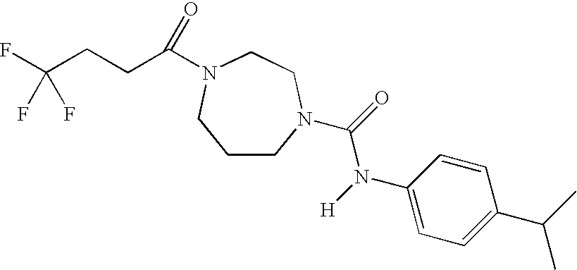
C1CN(C(=O)N([H])C2=CC=C(C(C)C)C=C2)CCN(C(CCC(F)(F)F)=O)C1
